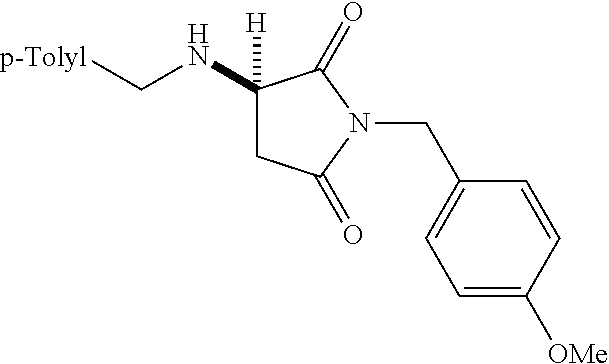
C1(NC[p-Tolyl])([H])CC(=O)N(CC2=CC=C([OMe])C=C2)C1=O
